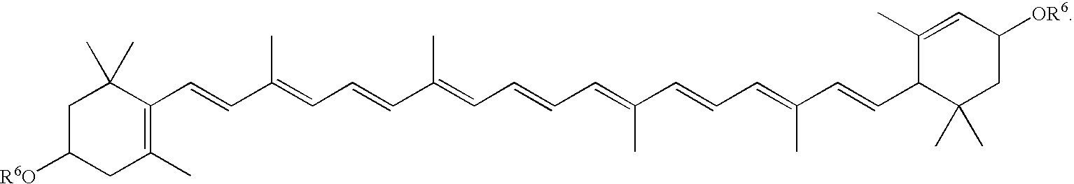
C1C([R6O])CC(C)=C(C=CC(=CC=CC(=CC=CC=C(C=CC=C(C=CC2C(C)(C)CC([OR6])C=C2C)C)C)C)C)C1(C)C
